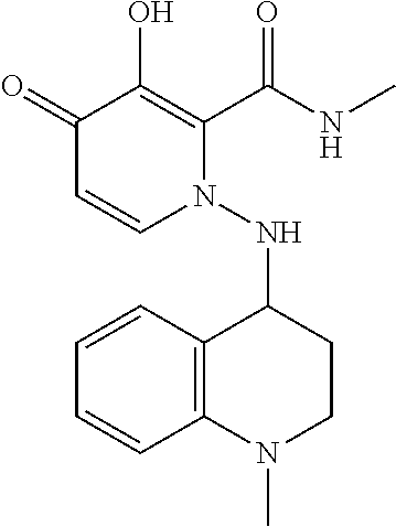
C1(=O)C=CN(NC2C3=C(N(C)CC2)C=CC=C3)C(C(NC)=O)=C1O
